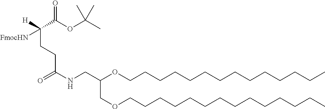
O=C(NCC(OCCCCCCCCCCCCCC)COCCCCCCCCCCCCCC)CCC([H])(C(OC(C)(C)C)=O)[FmocHN]
